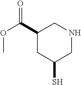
C1(C(OC)=O)CC(S)CNC1
